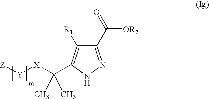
C1(C(=O)[OR2])=NNC(C([X][Y][Z])(C)C)=C1[R1]
